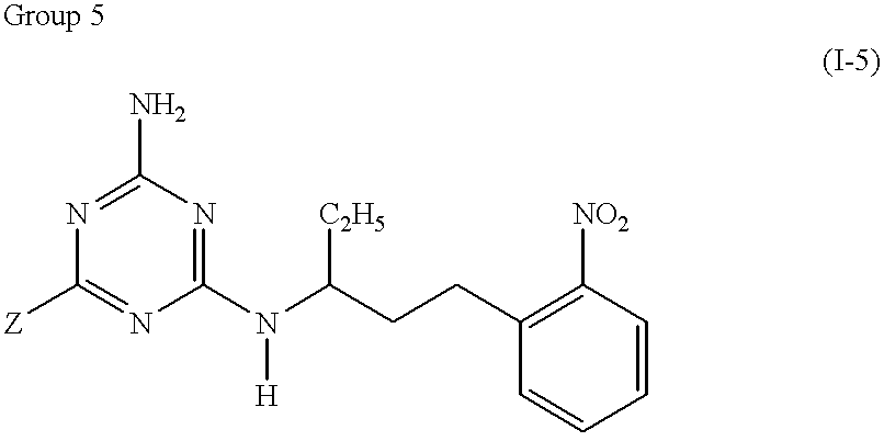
C1(N)=NC([Z])=NC(N(C(CCC2=C([NO2])C=CC=C2)[C2H5])[H])=N1
